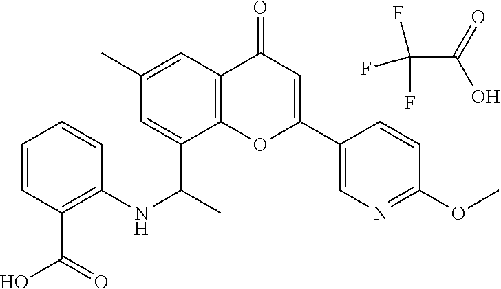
C(=O)(O)C(F)(F)F.C1(C)=CC2=C(C(C(C)NC3=C(C(=O)O)C=CC=C3)=C1)OC(C1=CN=C(OC)C=C1)=CC2=O
